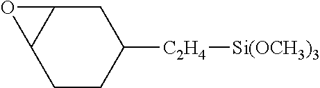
C1C2C(CCC1[C2H4][Si(OCH3)3])O2
